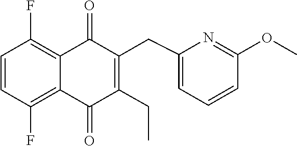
C1=CC(F)=C2C(=C1F)C(=O)C(CC1=CC=CC(OC)=N1)=C(CC)C2=O
